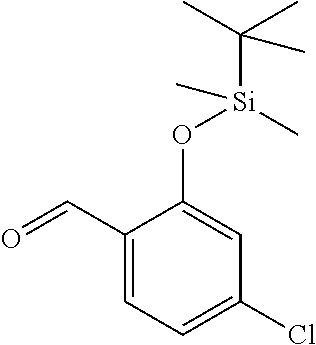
C1(C=O)=CC=C(Cl)C=C1O[Si](C(C)(C)C)(C)C
